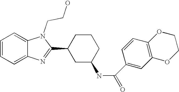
C1=CC=C2C(=C1)N(CCO)C(C1CC(NC(=O)C3=CC4=C(C=C3)OCCO4)CCC1)=N2
